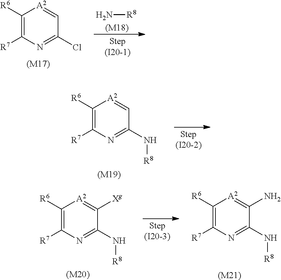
C1([R6])=C([R7])N=C(Cl)C=[A2]1.[(M17)].N[R8].[(M18)].C1([R6])=C([R7])N=C(N[R8])C=[A2]1.[(M19)].C1([R6])=C([R7])N=C(N[R8])C([Xg])=[A2]1.[(M20)].C1([R6])=C([R7])N=C(N[R8])C(N)=[A2]1.[(M21)]
